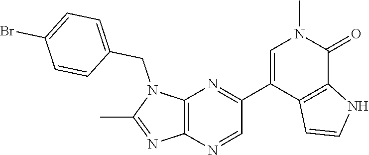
N1(CC2=CC=C(Br)C=C2)C(C)=NC2=C1N=C(C1=CN(C)C(=O)C3=C1C=CN3)C=N2
